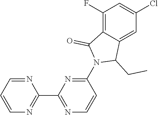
N1=CC=CN=C1C1=NC=CC(N2C(CC)C3=CC(Cl)=CC(F)=C3C2=O)=N1
